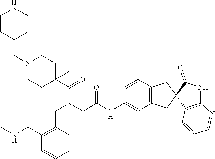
C1N(CC2CCNCC2)CCC(C(N(CC(=O)NC2=CC3=C(C=C2)CC2(C3)C3=C(NC2=O)N=CC=C3)CC2=C(CNC)C=CC=C2)=O)(C)C1
